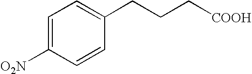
C1=C([O2N])C=CC(CCC[COOH])=C1
